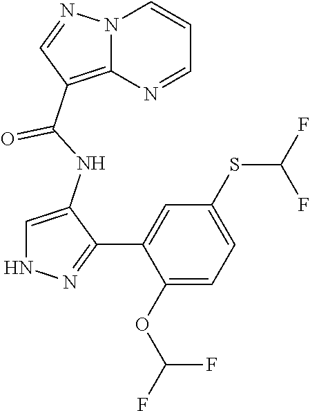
N12C(=C(C(NC3=CNN=C3C3=CC(SC(F)F)=CC=C3OC(F)F)=O)C=N1)N=CC=C2
